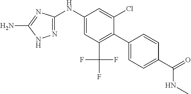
C1(NC2=CC(C(F)(F)F)=C(C3=CC=C(C(NC)=O)C=C3)C(Cl)=C2)=NNC(N)=N1
